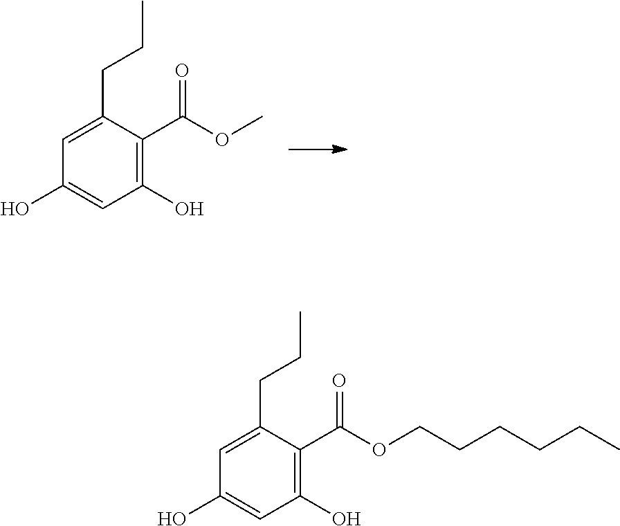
C1=C(CCC)C(C(=O)OC)=C(O)C=C1O.C1=C(CCC)C(C(=O)OCCCCCC)=C(O)C=C1O
